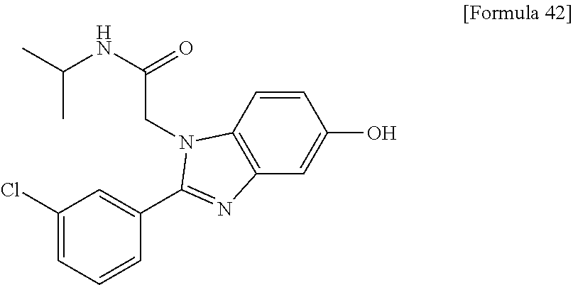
C(C(NC(C)C)=O)N1C2=C(C=C(O)C=C2)N=C1C1=CC(Cl)=CC=C1
